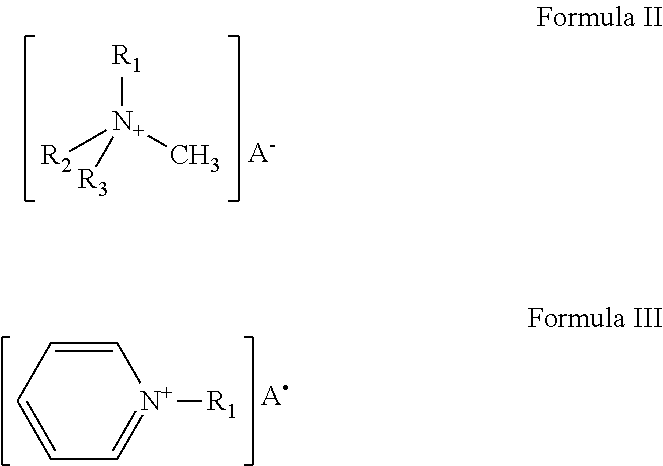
[R1][N+](C)([R2])[R3].[A-].C1=CC=CC=[N+]1[R1].[A]
